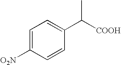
C1=C([O2N])C=CC(C([COOH])C)=C1
